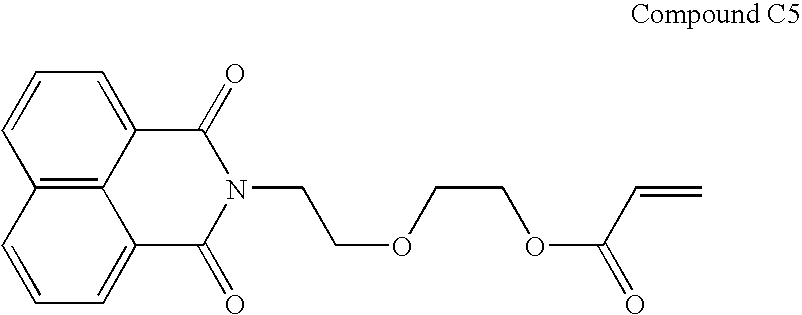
C12=C3C(=CC=C1)C(=O)N(CCOCCOC(=O)C=C)C(=O)C3=CC=C2
